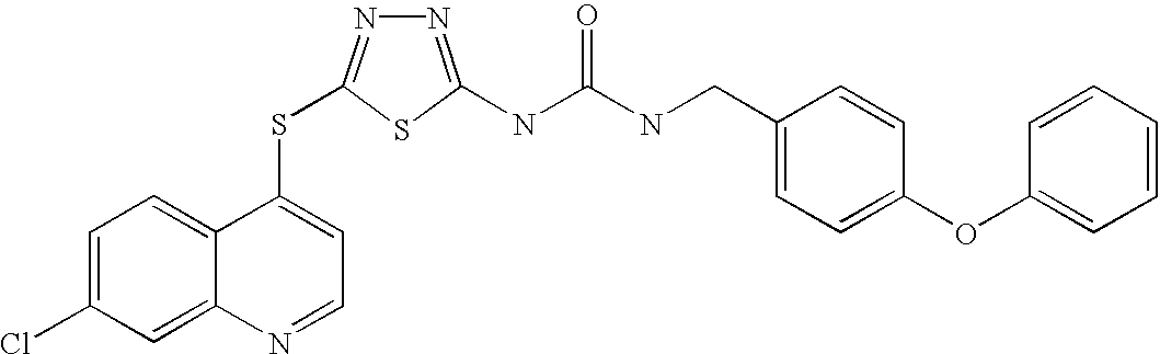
C1=C(Cl)C=C2C(=C1)C(SC1=NN=C(NC(=O)NCC3=CC=C(OC4=CC=CC=C4)C=C3)S1)=CC=N2
